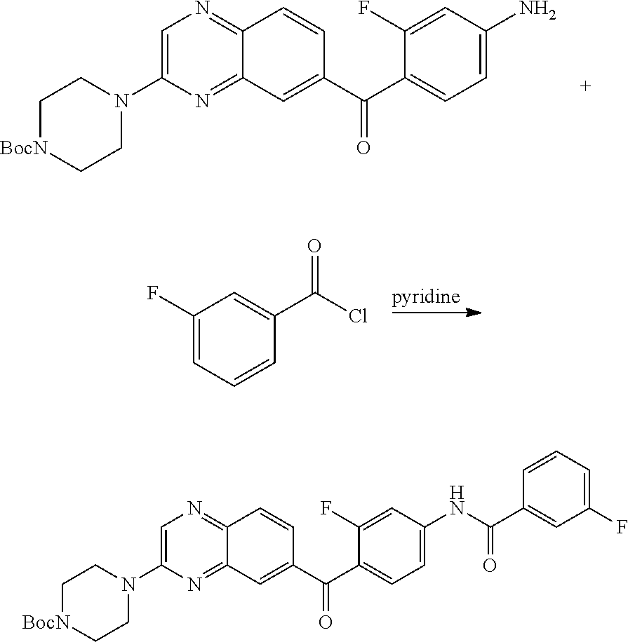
C1[BocN]CCN(C2=CN=C3C(=N2)C=C(C(C2=CC=C(N)C=C2F)=O)C=C3)C1.C1(F)=CC=CC(C(Cl)=O)=C1.C1[BocN]CCN(C2=CN=C3C(=N2)C=C(C(C2=CC=C(NC(C4=CC(F)=CC=C4)=O)C=C2F)=O)C=C3)C1
